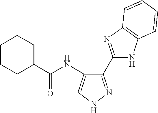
C1(C2=NC3=C(N2)C=CC=C3)=NNC=C1NC(C1CCCCC1)=O
